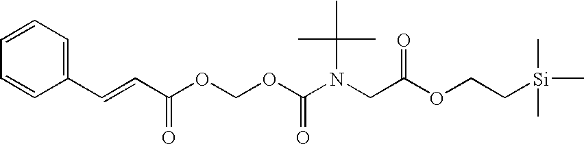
C1=CC=C(C=CC(OCOC(N(CC(OCC[Si](C)(C)C)=O)C(C)(C)C)=O)=O)C=C1
